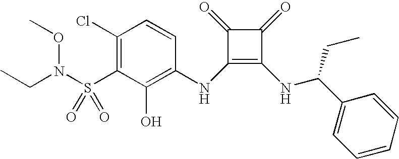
C1(Cl)=C(S(N(CC)OC)(=O)=O)C(O)=C(NC2=C(NC(CC)C3=CC=CC=C3)C(=O)C2=O)C=C1
